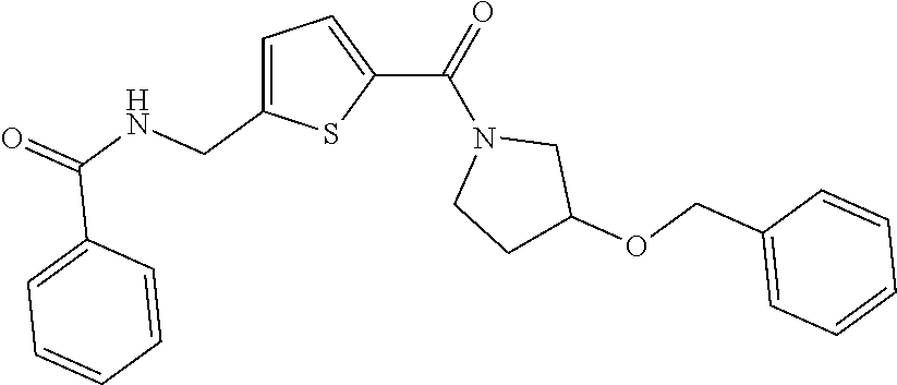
C1=C(CNC(=O)C2=CC=CC=C2)SC(C(N2CCC(OCC3=CC=CC=C3)C2)=O)=C1
